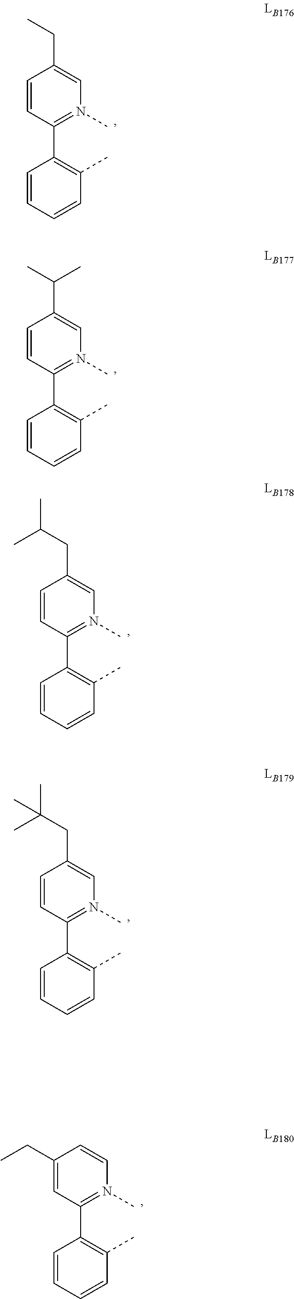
C1=CC=CC(C)=C1C1=N(C)C=C(CC)C=C1.C1=CC=CC(C)=C1C1=N(C)C=C(C(C)C)C=C1.C1=CC=CC(C)=C1C1=N(C)C=C(CC(C)C)C=C1.C1=CC=CC(C)=C1C1=N(C)C=C(CC(C)(C)C)C=C1.C1=CC=CC(C)=C1C1=N(C)C=CC(CC)=C1
